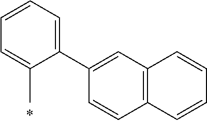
C1=C(C2=CC3=C(C=C2)C=CC=C3)C(C)=CC=C1
